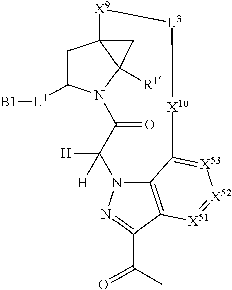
C1C([L1][B1])N2C3([R1])C1([X9][L3][X10]C1=[X53][X52]=[X51]C4=C1N(C([H])([H])C2=O)N=C4C(C)=O)C3
